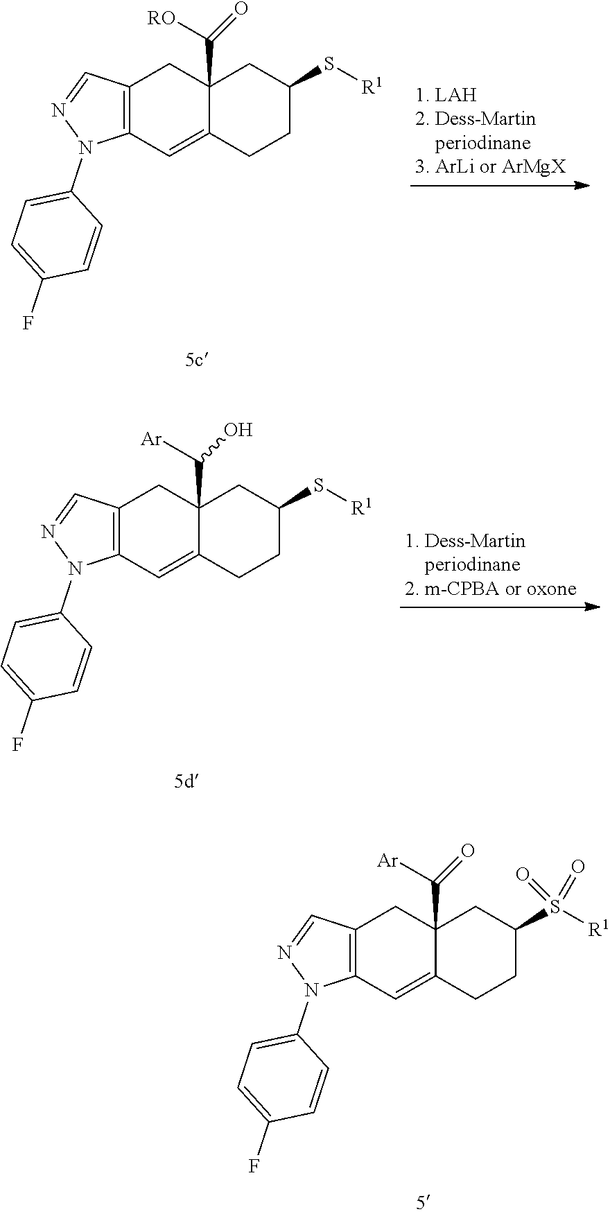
C12(C([RO])=O)C(=CC3=C(C1)C=NN3C1=CC=C(F)C=C1)CCC(S[R1])C2.C12(C([Ar])O)C(=CC3=C(C1)C=NN3C1=CC=C(F)C=C1)CCC(S[R1])C2.C12(C([Ar])=O)C(=CC3=C(C1)C=NN3C1=CC=C(F)C=C1)CCC(S([R1])(=O)=O)C2
